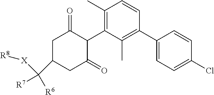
C1(C)=C(C2C(=O)CC(C([R7])([R6])[X][R8])CC2=O)C(C)=C(C2=CC=C(Cl)C=C2)C=C1
